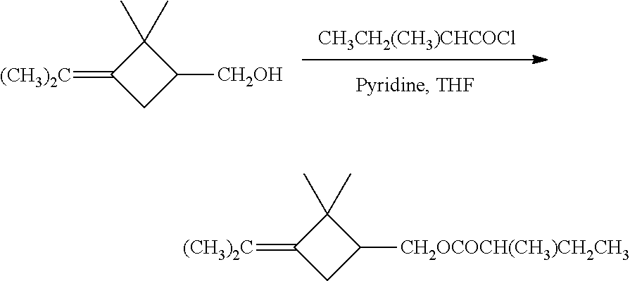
C1(=[(CH3)2C])CC([CH2OH])C1(C)C.[CH3CH2(CH3)CHCOCl].C1(=[(CH3)2C])CC([CH2OCOCH(CH3)CH2CH3])C1(C)C
